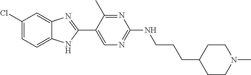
C1=C2C(=CC=C1Cl)NC(C1=CN=C(NCCCC3CCN(C)CC3)N=C1C)=N2
